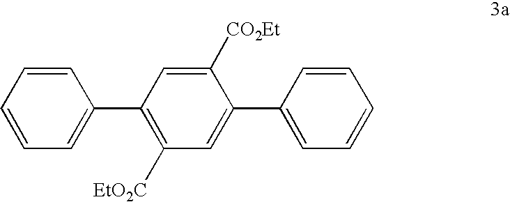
C1=CC=CC=C1C1=C([EtO2C])C=C(C2=CC=CC=C2)C([CO2Et])=C1
